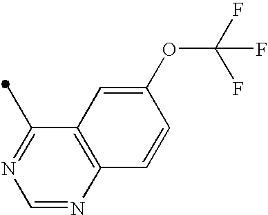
C1(C)=NC=NC2=C1C=C(OC(F)(F)F)C=C2
